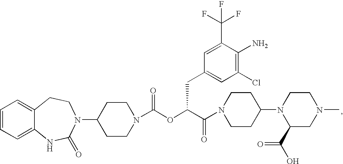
C1=CC=C2C(=C1)CCN(C1CCN(C(OC(C(=O)N3CCC(N4C(C(O)=O)CN(C)CC4)CC3)CC3=CC(Cl)=C(N)C(C(F)(F)F)=C3)=O)CC1)C(=O)N2
